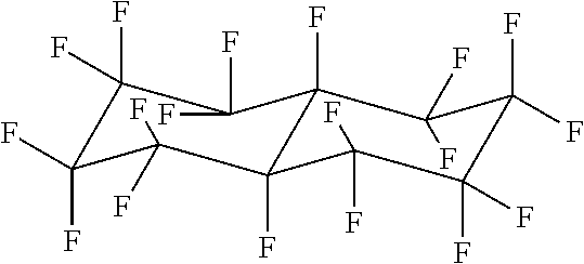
C1(F)(F)C(F)(F)C2(F)C(F)(F)C(F)(F)C(F)(F)C(F)(F)C2(F)C(F)(F)C1(F)F
